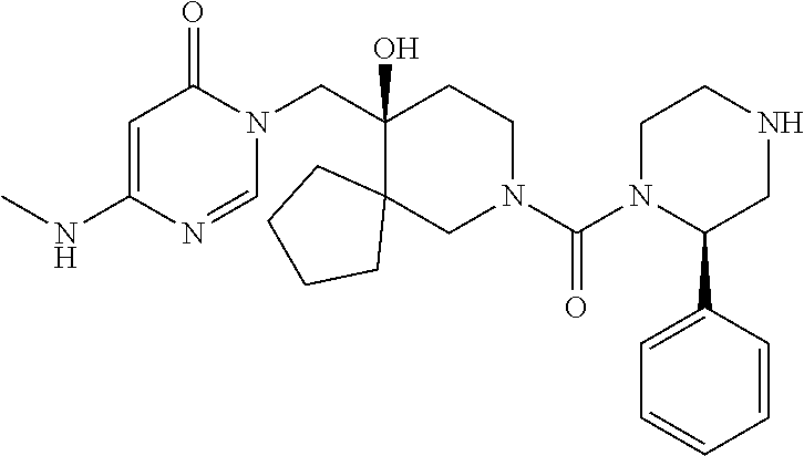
N(C)C1=CC(=O)N(CC2(O)C3(CN(C(N4C(C5=CC=CC=C5)CNCC4)=O)CC2)CCCC3)C=N1
